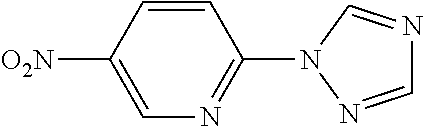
C1=CC([O2N])=CN=C1N1N=CN=C1
